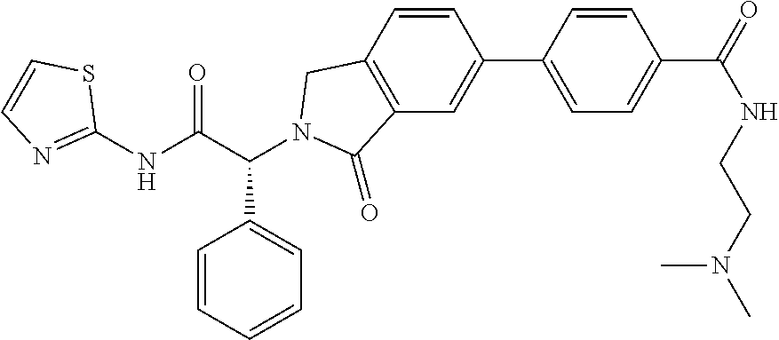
C1(NC(C(C2=CC=CC=C2)N2CC3=C(C=C(C4=CC=C(C(NCCN(C)C)=O)C=C4)C=C3)C2=O)=O)=NC=CS1
